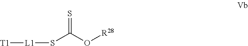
S(C(O[R28])=S)[L1][T1]
